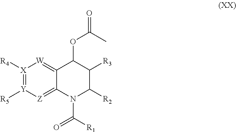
[X]1([R4])=[Y]([R5])[Z]=C2C(=[W]1)C(OC(=O)C)C([R3])C([R2])N2C([R1])=O
